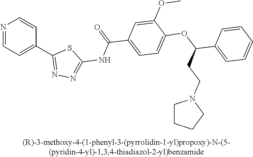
N1=CC=C(C2=NN=C(NC(=O)C3=CC=C(OC(C4=CC=CC=C4)CCN4CCCC4)C(OC)=C3)S2)C=C1
